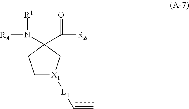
[RA]N(C1(C([RB])=O)CC[X1]([L1]C=C)C1)[R1]
